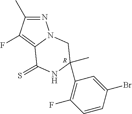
[R].N1=C(C)C(F)=C2N1CC(C1=C(F)C=CC(Br)=C1)(C)NC2=S
